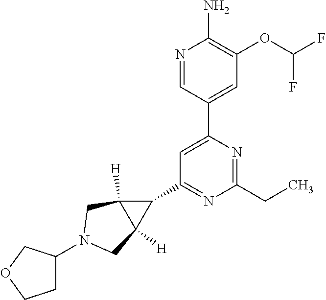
N1=CC(C2=CC(C3C4([H])C3([H])CN(C3CCOC3)C4)=NC(CC)=N2)=CC(OC(F)F)=C1N
